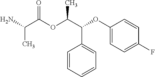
CC(C(=O)OC(C(C1=CC=CC=C1)OC1=CC=C(F)C=C1)C)N
